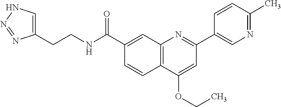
C1(C(NCCC2=CNN=N2)=O)=CC2=C(C=C1)C(OCC)=CC(C1=CN=C(C)C=C1)=N2
